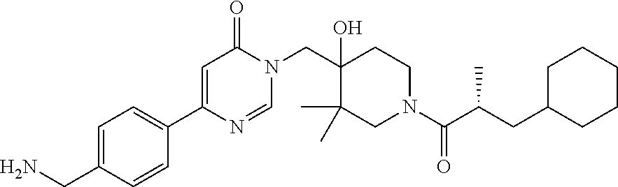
C1(C2=CC(=O)N(CC3(O)C(C)(C)CN(C(C(CC4CCCCC4)C)=O)CC3)C=N2)=CC=C(CN)C=C1
